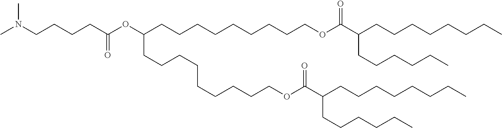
C(CCCC(OC(CCCCCCCCCOC(C(CCCCCCCC)CCCCCC)=O)CCCCCCCCCOC(C(CCCCCCCC)CCCCCC)=O)=O)N(C)C
